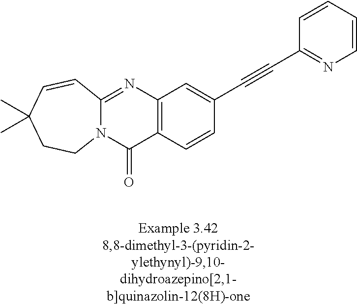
N12C(=NC3=C(C1=O)C=CC(C#CC1=NC=CC=C1)=C3)C=CC(C)(C)CC2
